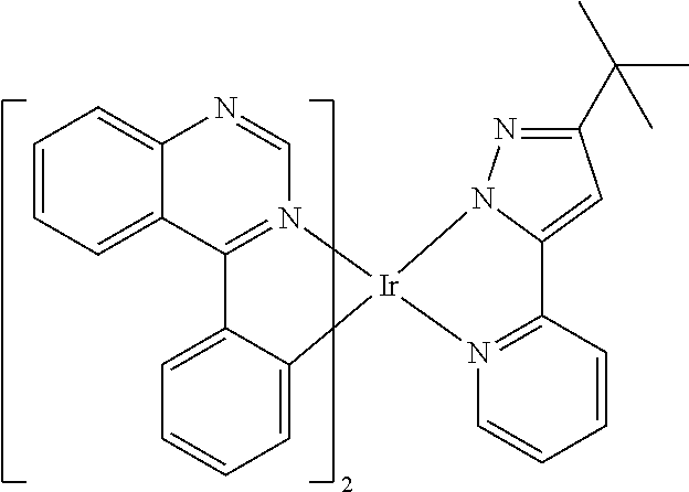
C1=C2C(=CC=C1)C1=N(C=NC3=CC=CC=C13)[Ir]21N2N=C(C(C)(C)C)C=C2C2=N1C=CC=C2
